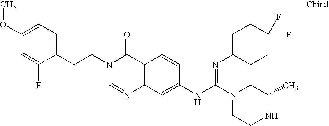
N1(CCC2=CC=C(OC)C=C2F)C=NC2=C(C1=O)C=CC(NC(N1CCNC(C)C1)=NC1CCC(F)(F)CC1)=C2
